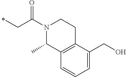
C(C(N1C(C)C2=C(CC1)C(CO)=CC=C2)=O)C
